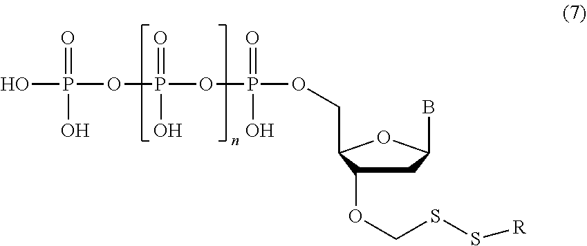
C1C(OCSS[R])C(COP(OP(OP(=O)(O)O)(=O)O)(=O)O)OC1B
